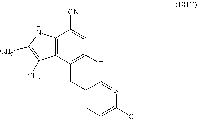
C12=C(C(CC3=CC=C(Cl)N=C3)=C(F)C=C1[CN])C(C)=C(C)N2
